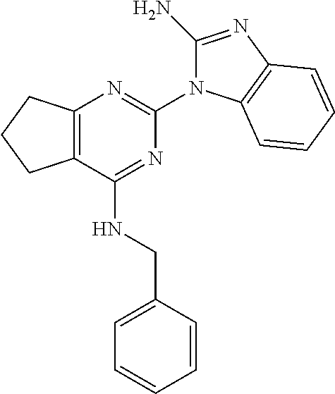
C12=C(N=C(N3C(N)=NC4=C3C=CC=C4)N=C1NCC1=CC=CC=C1)CCC2
